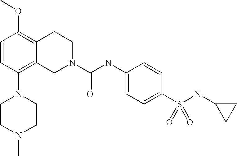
C1=CC(N2CCN(C)CC2)=C2C(=C1OC)CCN(C(NC1=CC=C(S(NC3CC3)(=O)=O)C=C1)=O)C2
